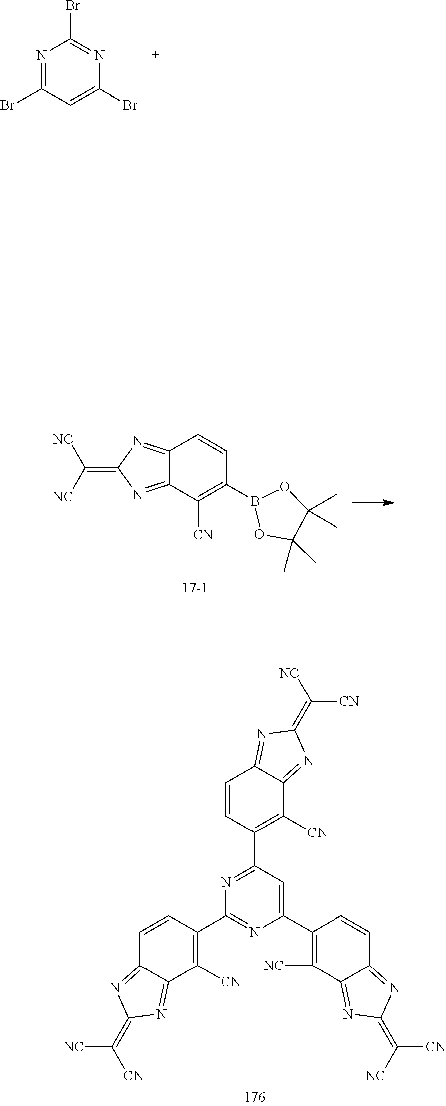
BrC1=NC(Br)=CC(Br)=N1.[CN]C1=C(B2OC(C)(C)C(C)(C)O2)C=CC2=NC(=C([NC])[NC])N=C12.C1=C(C2=C([NC])C3=NC(=C([CN])[NC])N=C3C=C2)N=C(C2=C([CN])C3=NC(=C([NC])[CN])N=C3C=C2)N=C1C1=C([CN])C2=NC(=C([CN])[NC])N=C2C=C1
